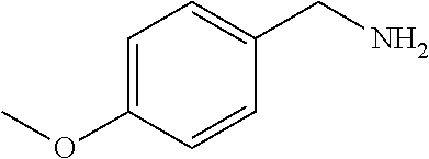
C1=C(OC)C=CC(CN)=C1
